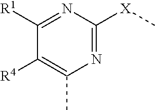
N1=C([X]C)N=C([R1])C([R4])=C1C
